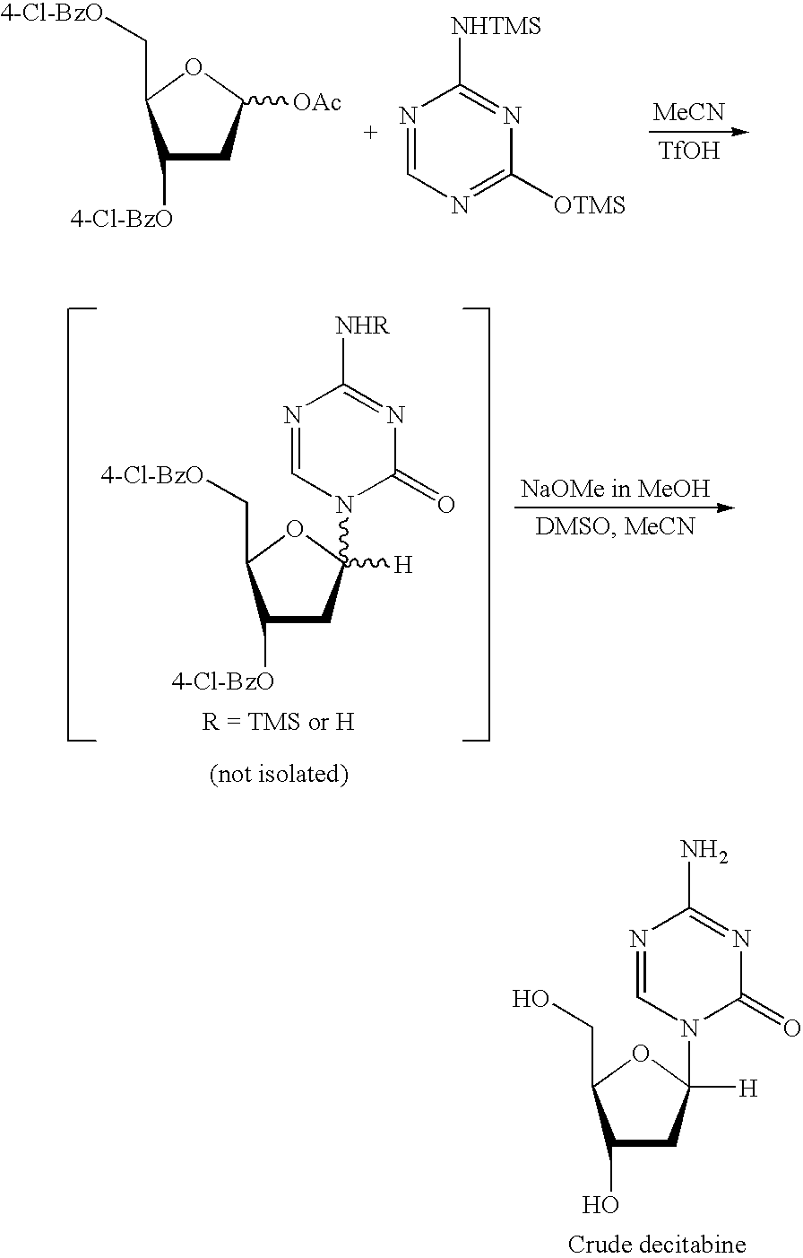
C1([4-Cl-BzO])CC([OAc])OC1C[4-Cl-BzO].N1=CN=C([OTMS])N=C1[NHTMS].[MeCN].[TfOH].C1([4-Cl-BzO])CC([H])(N2C(=O)N=C([NHR])N=C2)OC1C[4-Cl-BzO].C1(O)CC([H])(N2C(=O)N=C(N)N=C2)OC1CO
